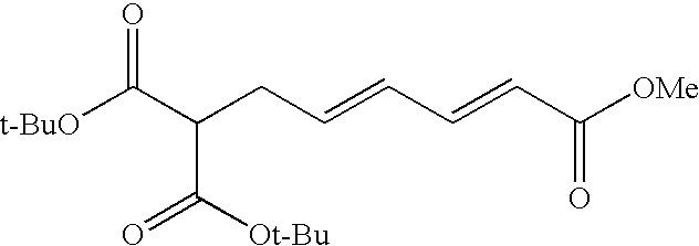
C([t-BuO])(C(C([Ot-Bu])=O)CC=CC=CC([OMe])=O)=O
